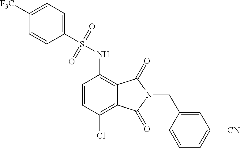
C1([F3C])=CC=C(S(=O)(=O)NC2=C3C(=C(Cl)C=C2)C(=O)N(CC2=CC([CN])=CC=C2)C3=O)C=C1
